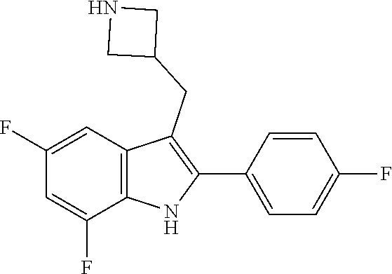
C1=CC(F)=CC=C1C1=C(CC2CNC2)C2=C(C(F)=CC(F)=C2)N1
